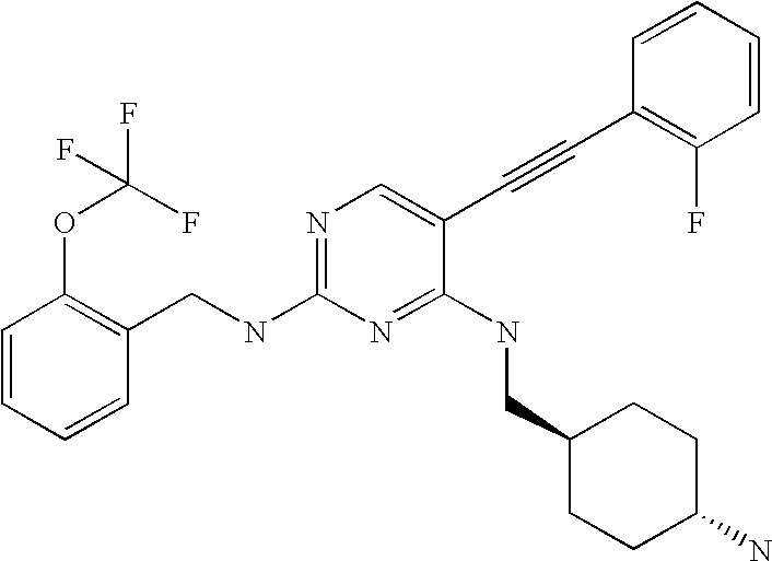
C1=CC=CC(CNC2=NC=C(C#CC3=C(F)C=CC=C3)C(NCC3CCC(N)CC3)=N2)=C1OC(F)(F)F
